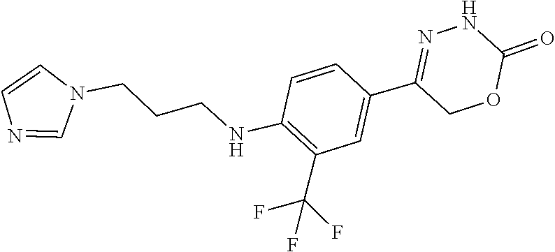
C1(C(F)(F)F)=C(NCCCN2C=NC=C2)C=CC(C2=NNC(=O)OC2)=C1
